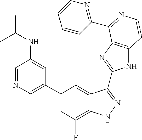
C1(C2=CN=CC(NC(C)C)=C2)=CC(F)=C2C(=C1)C(C1=NC3=C(N1)C=CN=C3C1=NC=CC=C1)=NN2
